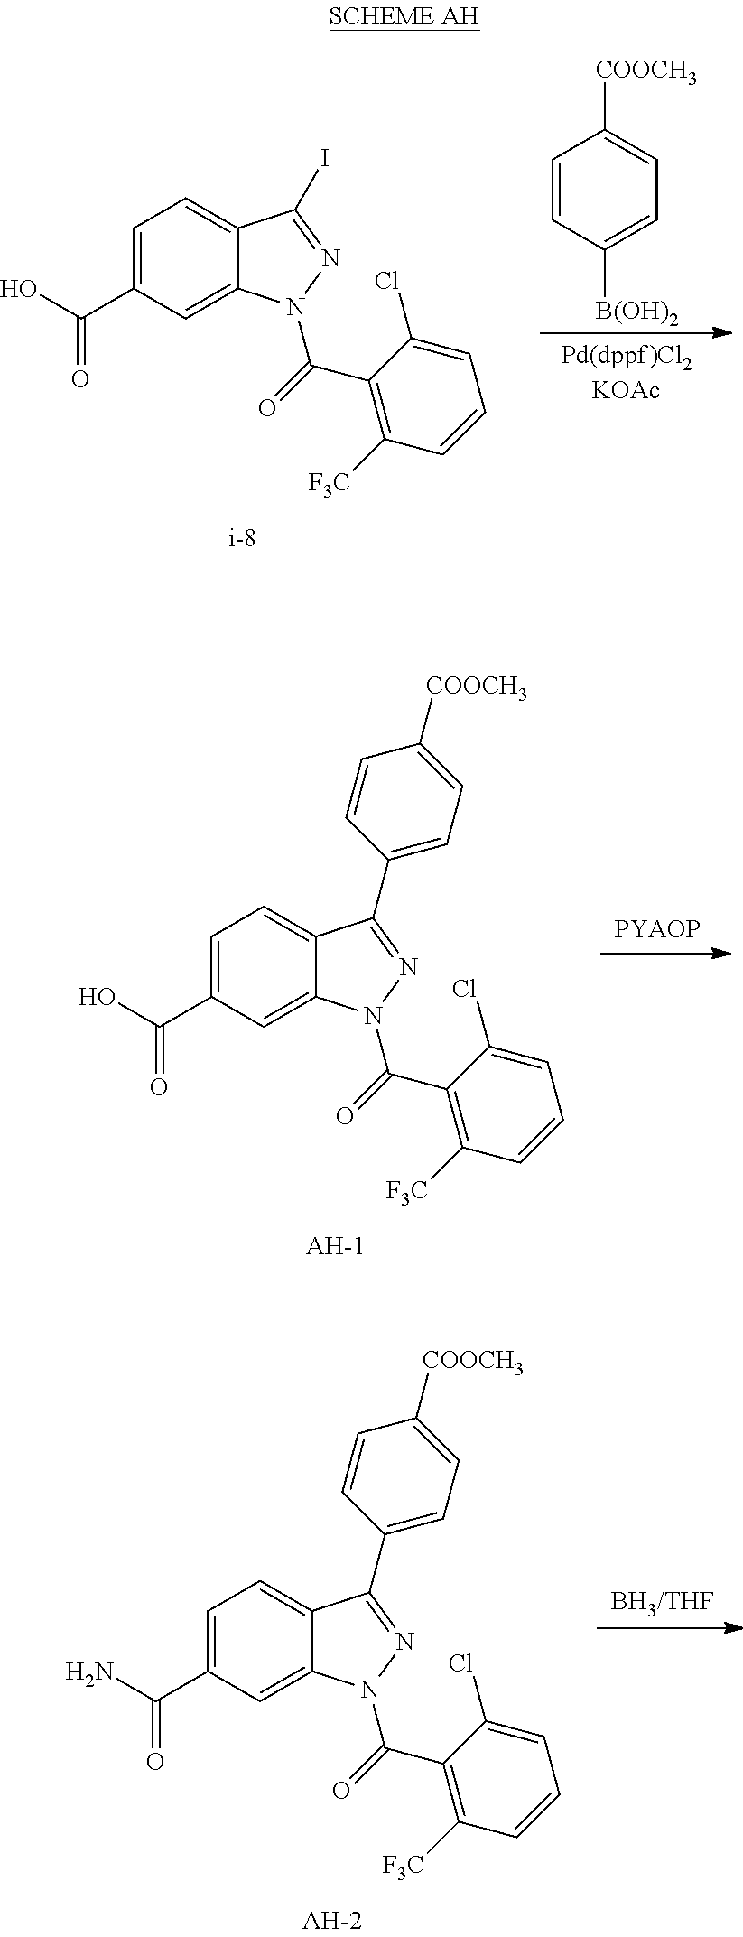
C1=CC([B(OH)2])=CC=C1[COOCH3].C1=C(C(O)=O)C=C2C(=C1)C(I)=NN2C(=O)C1=C([F3C])C=CC=C1Cl.C1=C(C(O)=O)C=C2C(=C1)C(C1=CC=C([COOCH3])C=C1)=NN2C(=O)C1=C([F3C])C=CC=C1Cl.C1=C(C(N)=O)C=C2C(=C1)C(C1=CC=C([COOCH3])C=C1)=NN2C(=O)C1=C([F3C])C=CC=C1Cl
